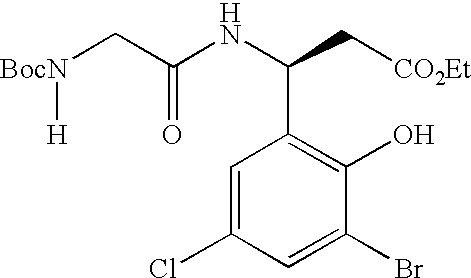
C1=C(Cl)C=C(Br)C(O)=C1C(NC(C[BocN][H])=O)C[CO2Et]
